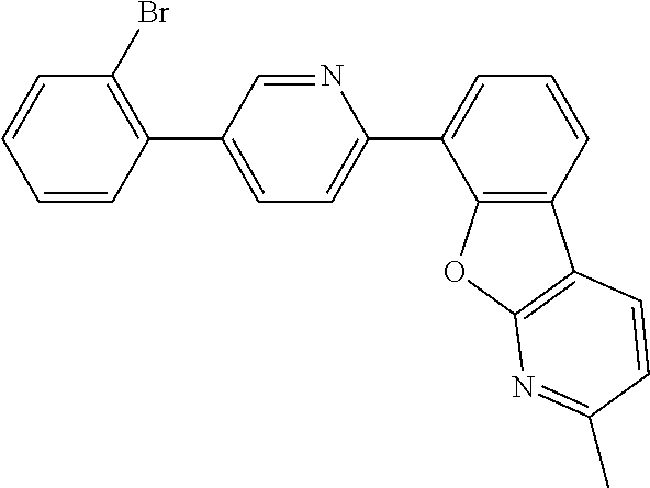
C1=C(C2=C(Br)C=CC=C2)C=NC(C2=CC=CC3=C2OC2=C3C=CC(C)=N2)=C1
